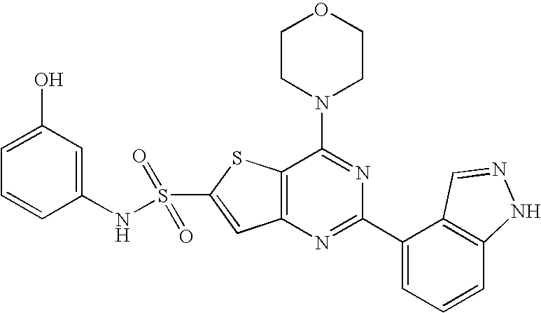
C1CN(C2=NC(C3=CC=CC4=C3C=NN4)=NC3=C2SC(S(=O)(=O)NC2=CC(O)=CC=C2)=C3)CCO1
